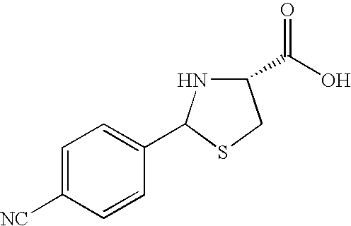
[NC]C1=CC=C(C2NC(C(O)=O)CS2)C=C1
